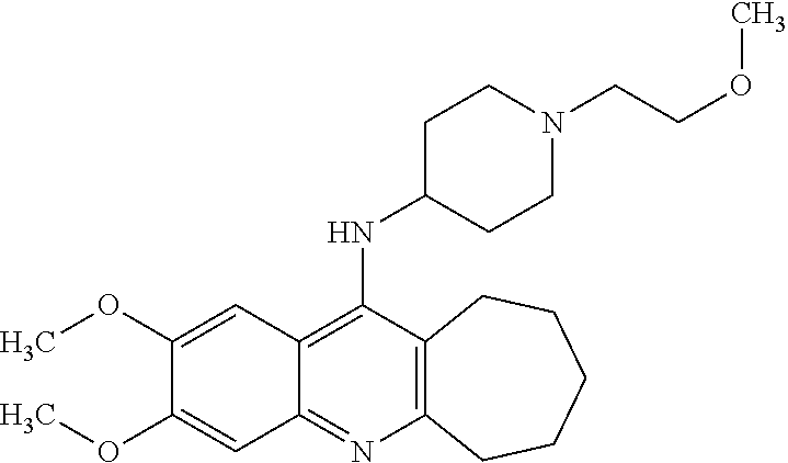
C12=C(C(NC3CCN(CCOC)CC3)=C3C(=N1)C=C(OC)C(OC)=C3)CCCCC2
